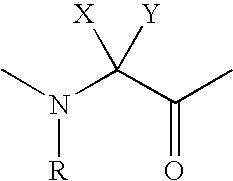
CN(C(C(C)=O)([X])[Y])[R]
